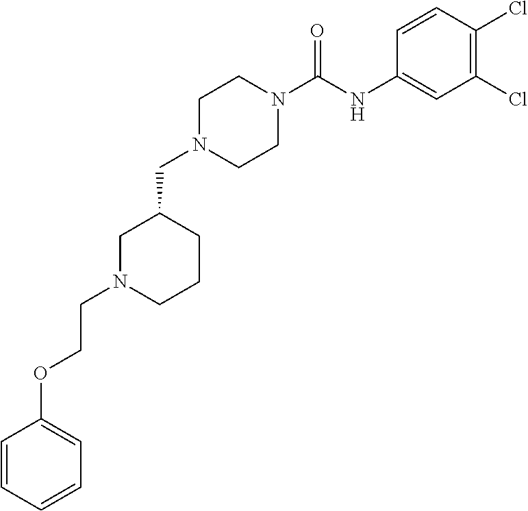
C1N(CC2CN(CCOC3=CC=CC=C3)CCC2)CCN(C(NC2=CC(Cl)=C(Cl)C=C2)=O)C1
